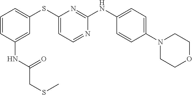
C1=CC(NC(=O)CSC)=CC(SC2=CC=NC(NC3=CC=C(N4CCOCC4)C=C3)=N2)=C1
